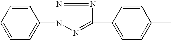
C1=CC=CC=C1N1N=C(C2=CC=C(C)C=C2)N=N1
